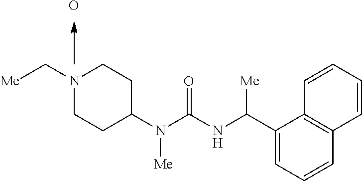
N1(C[Me])CCC(N(C(NC(C2=CC=CC3=C2C=CC=C3)[Me])=O)[Me])CC1.O
